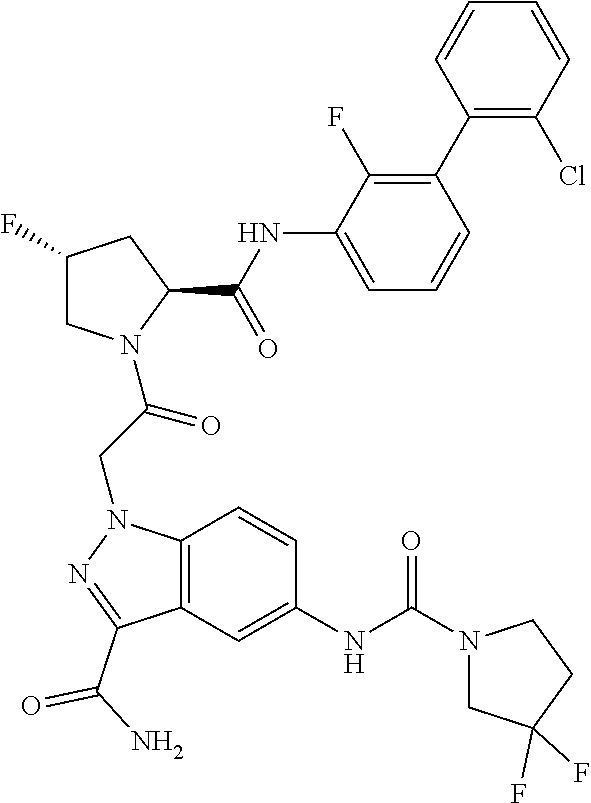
C1(NC(C2CC(F)CN2C(CN2C3=C(C(C(N)=O)=N2)C=C(NC(N2CC(F)(F)CC2)=O)C=C3)=O)=O)=CC=CC(C2=C(Cl)C=CC=C2)=C1F
